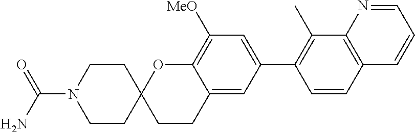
C1CN(C(N)=O)CCC12CCC1=CC(C3=C(C)C4=C(C=C3)C=CC=N4)=CC([MeO])=C1O2
